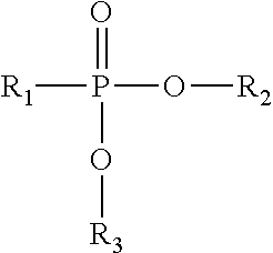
[R1]P(=O)(O[R3])O[R2]
